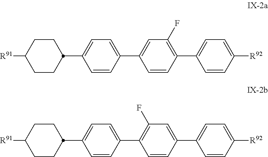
C1([R91])CCC(C2=CC=C(C3=CC(F)=C(C4=CC=C([R92])C=C4)C=C3)C=C2)CC1.C1([R91])CCC(C2=CC=C(C3=C(F)C=C(C4=CC=C([R92])C=C4)C=C3)C=C2)CC1
